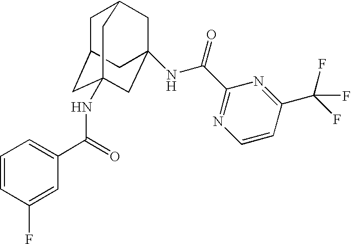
C1C2CC3(NC(C4=CC=CC(F)=C4)=O)CC(NC(C4=NC=CC(C(F)(F)F)=N4)=O)(CC1C3)C2
